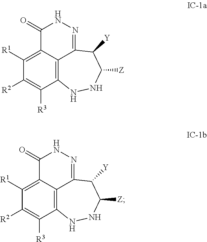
C1([R1])=C2C3=C(C([R3])=C1[R2])NNC([Z])C([Y])C3=NNC2=O.C1([R1])=C2C3=C(C([R3])=C1[R2])NNC([Z])C([Y])C3=NNC2=O
